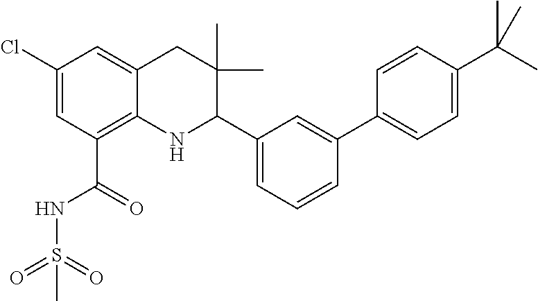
C1(Cl)=CC(C(NS(=O)(=O)C)=O)=C2C(=C1)CC(C)(C)C(C1=CC=CC(C3=CC=C(C(C)(C)C)C=C3)=C1)N2
